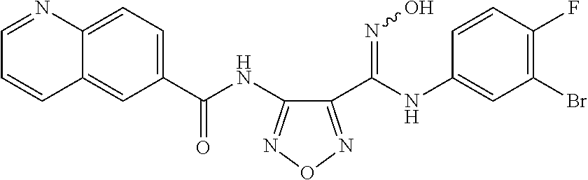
C1(C(NC2=CC(Br)=C(F)C=C2)=NO)=NON=C1NC(C1=CC=C2C(=C1)C=CC=N2)=O
